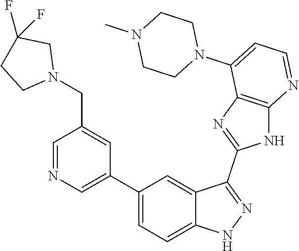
C1=NC=C(C2=CC=C3C(=C2)C(C2=NC4=C(N2)N=CC=C4N2CCN(C)CC2)=NN3)C=C1CN1CC(F)(F)CC1
